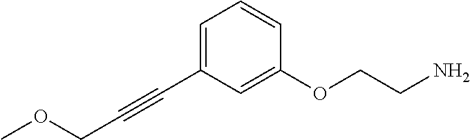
C(#CC1=CC=CC(OCCN)=C1)COC
